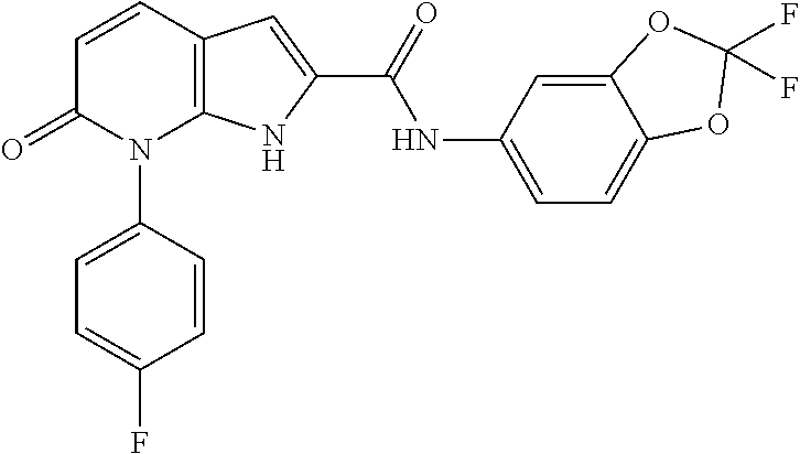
C12=C(C=CC(=O)N1C1=CC=C(F)C=C1)C=C(C(NC1=CC=C3C(=C1)OC(F)(F)O3)=O)N2
